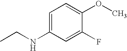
C1=C(NCC)C=C(F)C(OC)=C1
